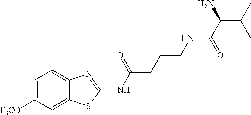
C1=C([F3CO])C=C2C(=C1)N=C(NC(=O)CCCNC(C(N)C(C)C)=O)S2
